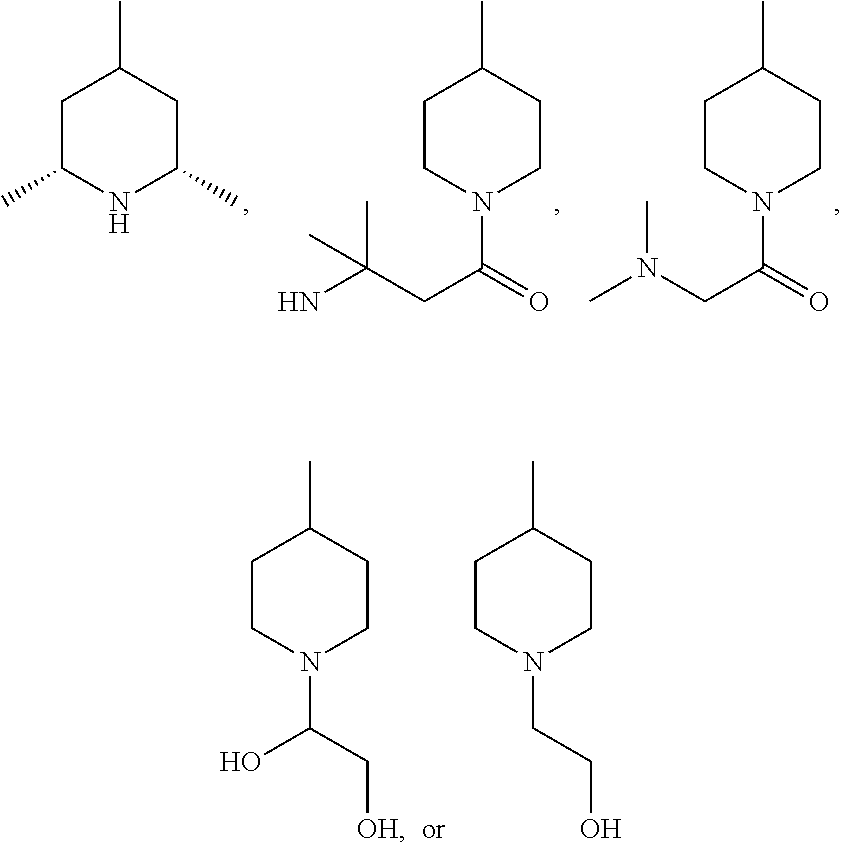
C1C(C)NC(C)CC1C.C1CN(C(=O)CC(N)(C)C)CCC1C.C1CN(C(=O)CN(C)C)CCC1C.C1CN(C(C[OH])O)CCC1C.C1CN(CCO)CCC1C
